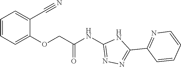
C(C(NC1=NN=C(C2=NC=CC=C2)N1)=O)OC1=CC=CC=C1C#N
